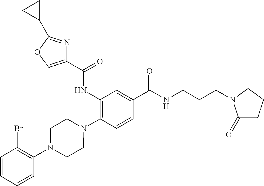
C1(NC(=O)C2=COC(C3CC3)=N2)=C(N2CCN(C3=C(Br)C=CC=C3)CC2)C=CC(C(NCCCN2C(=O)CCC2)=O)=C1
